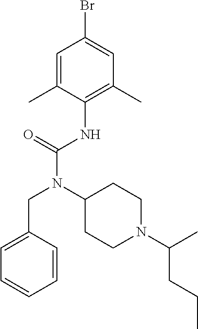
C1=C(C)C(NC(N(C2CCN(C(C)CCC)CC2)CC2=CC=CC=C2)=O)=C(C)C=C1Br
